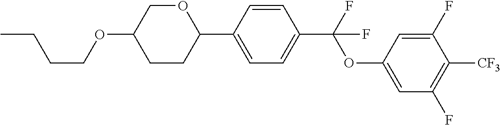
C(COC1CCC(C2=CC=C(C(OC3=CC(F)=C([CF3])C(F)=C3)(F)F)C=C2)OC1)CC
